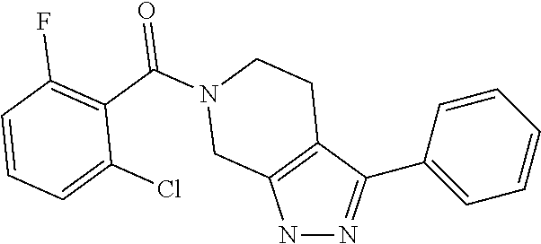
N1N=C(C2=CC=CC=C2)C2=C1CN(C(C1=C(F)C=CC=C1Cl)=O)CC2
